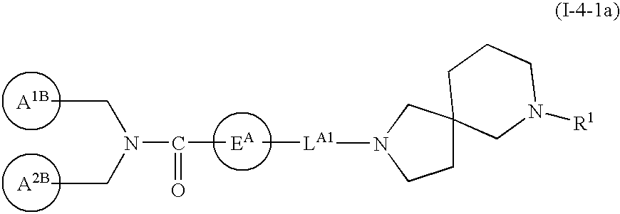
[A1B].[A2B].[EA].C(C)N(CC)C(C)=O.[LA1](C)N1CC2(CC1)CN([R1])CCC2
